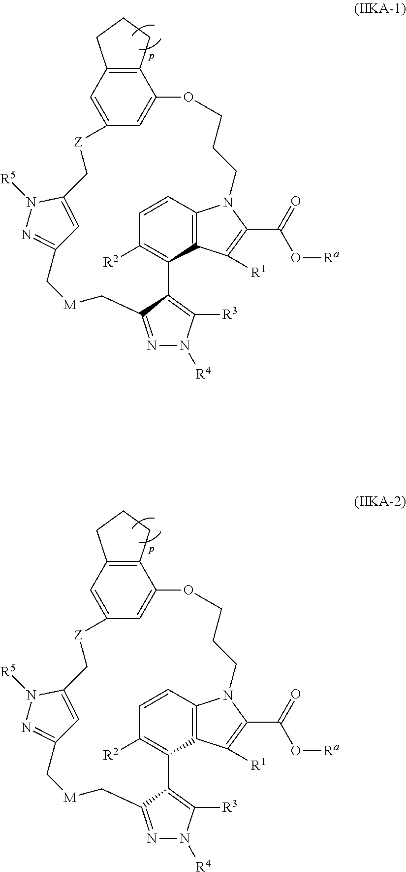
C1([R2])=C2C3=C(C=C1)N(C(C(=O)O[Ra])=C3[R1])CCCOC1=CC(=CC3=C1CCC3)[Z]CC1=CC(=NN1[R5])C[M]CC1=NN([R4])C([R3])=C21.C1([R2])=C2C3=C(C=C1)N(C(C(=O)O[Ra])=C3[R1])CCCOC1=CC(=CC3=C1CCC3)[Z]CC1=CC(=NN1[R5])C[M]CC1=NN([R4])C([R3])=C21
